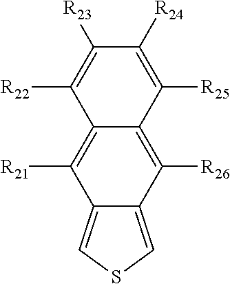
C12=CSC=C1C([R26])=C1C(=C2[R21])C([R22])=C([R23])C([R24])=C1[R25]
